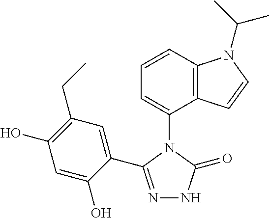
C1=CC2=C(C(N3C(C4=CC(CC)=C(O)C=C4O)=NNC3=O)=C1)C=CN2C(C)C
